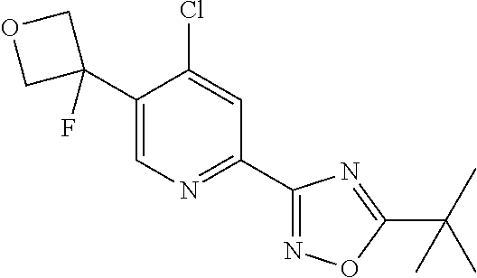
C1(C2(F)COC2)=CN=C(C2=NOC(C(C)(C)C)=N2)C=C1Cl
